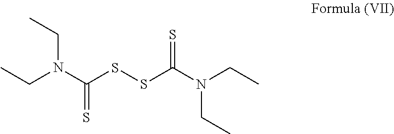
C(N(C(SSC(N(CC)CC)=S)=S)CC)C
